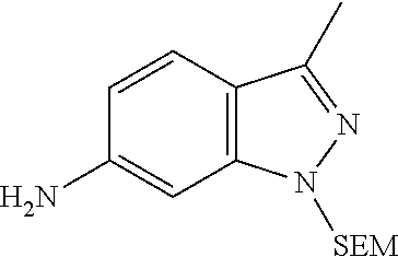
C1=CC2=C(C=C1N)N([SEM])N=C2C
